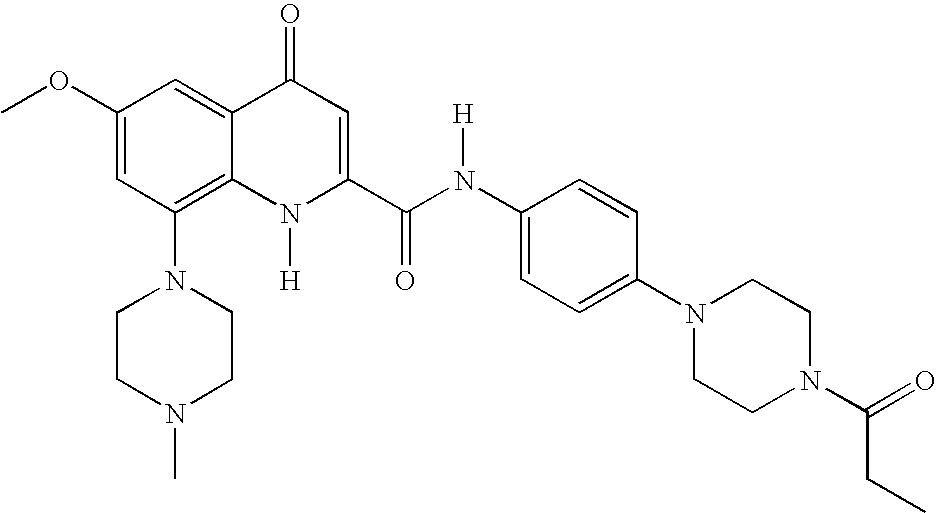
N1(C2=C3C(=CC(OC)=C2)C(=O)C=C(C(N(C2=CC=C(N4CCN(C(=O)CC)CC4)C=C2)[H])=O)N3[H])CCN(C)CC1
